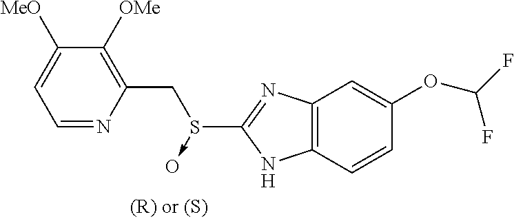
C1([MeO])=CC=NC(CS(->O)C2=NC3=C(N2)C=CC(OC(F)F)=C3)=C1[OMe]
